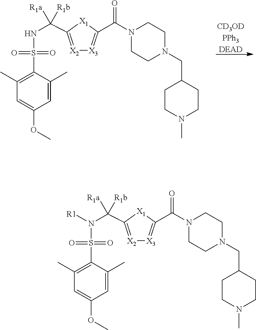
[CD3ODPPh3DEAD].[X2]1=C(C([R1a])([R1b])NS(=O)(=O)C2=C(C)C=C(OC)C=C2C)[X1]C(C(N2CCN(CC3CCN(C)CC3)CC2)=O)=[X3]1.[X2]1=C(C([R1a])([R1b])N(S(=O)(=O)C2=C(C)C=C(OC)C=C2C)[R1])[X1]C(C(N2CCN(CC3CCN(C)CC3)CC2)=O)=[X3]1
